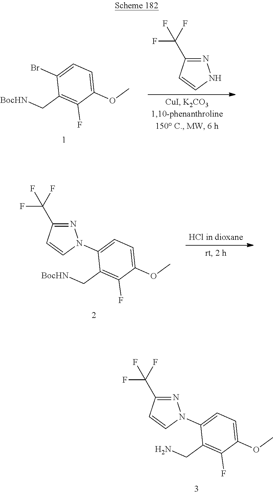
C1(OC)=CC=C(Br)C(C[BocHN])=C1F.N1=C(C(F)(F)F)C=CN1.C1(OC)=CC=C(N2N=C(C(F)(F)F)C=C2)C(C[BocHN])=C1F.C1(OC)=CC=C(N2N=C(C(F)(F)F)C=C2)C(CN)=C1F
